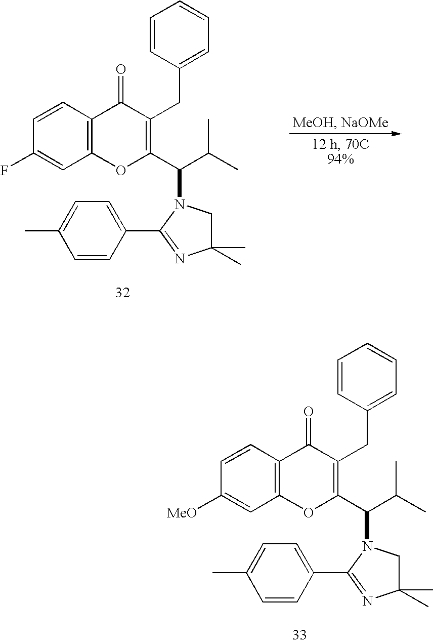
C12=C(C=CC(F)=C1)C(=O)C(CC1=CC=CC=C1)=C(C(C(C)C)N1C(C3=CC=C(C)C=C3)=NC(C)(C)C1)O2.C12=C(C=CC([MeO])=C1)C(=O)C(CC1=CC=CC=C1)=C(C(C(C)C)N1C(C3=CC=C(C)C=C3)=NC(C)(C)C1)O2
